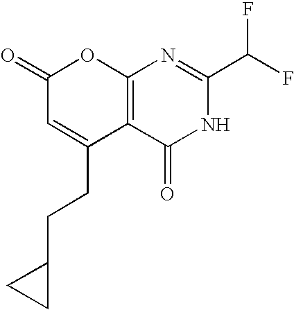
C12=C(C(=O)NC(C(F)F)=N1)C(CCC1CC1)=CC(=O)O2
